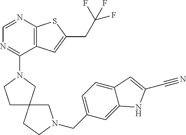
C1=NC2=C(C(N3CC4(CC3)CN(CC3=CC=C5C(=C3)NC(C#N)=C5)CC4)=N1)C=C(CC(F)(F)F)S2
